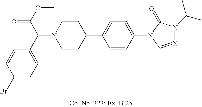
N1(C(C2=CC=C(Br)C=C2)C(OC)=O)CCC(C2=CC=C(N3C=NN(C(C)C)C3=O)C=C2)CC1
